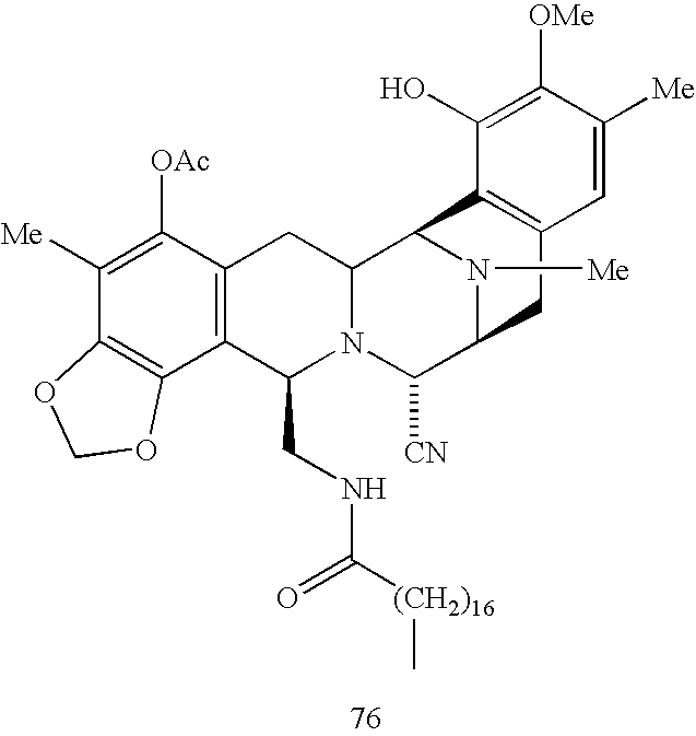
C1([Me])=C([OAc])C2=C(C3=C1OCO3)C(CNC([(CH2)16]C)=O)N1C(C2)C2N([Me])C(C1[CN])CC1=C2C(O)=C([OMe])C([Me])=C1
